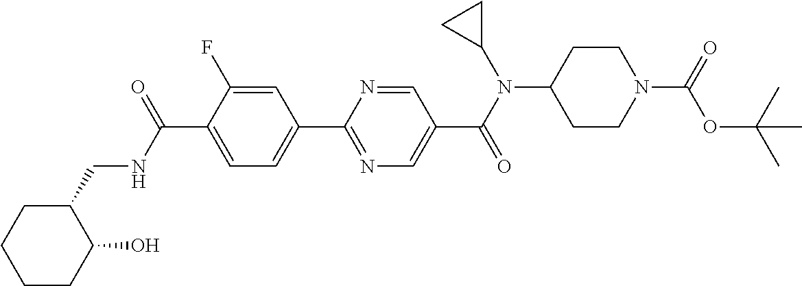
C1(C(NCC2CCCCC2O)=O)=CC=C(C2=NC=C(C(N(C3CC3)C3CCN(C(=O)OC(C)(C)C)CC3)=O)C=N2)C=C1F
